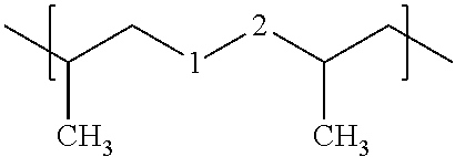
CC(C[1][2]C(CC)C)C
